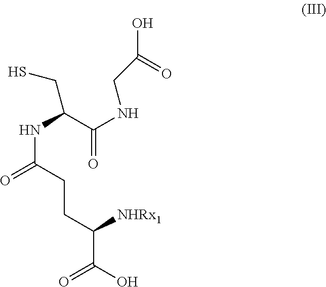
C(C(C(NCC(O)=O)=O)NC(CCC([NHRx1])C(=O)O)=O)S
